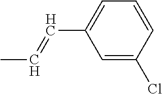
C1=C(Cl)C=CC=C1C=CC
